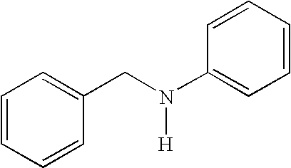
C1=CC=CC(CN(C2=CC=CC=C2)[H])=C1
